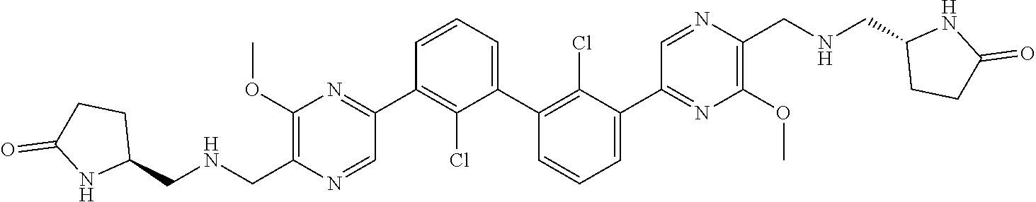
C1(C2=NC(OC)=C(C[HN]CC3CCC(=O)N3)N=C2)=C(Cl)C(C2=C(Cl)C(C3=NC(OC)=C(CNCC4CCC(=O)[HN]4)N=C3)=CC=C2)=CC=C1
